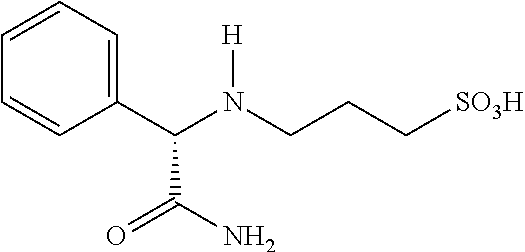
C1(C(N(CCC[SO3H])[H])C(=O)N)=CC=CC=C1
